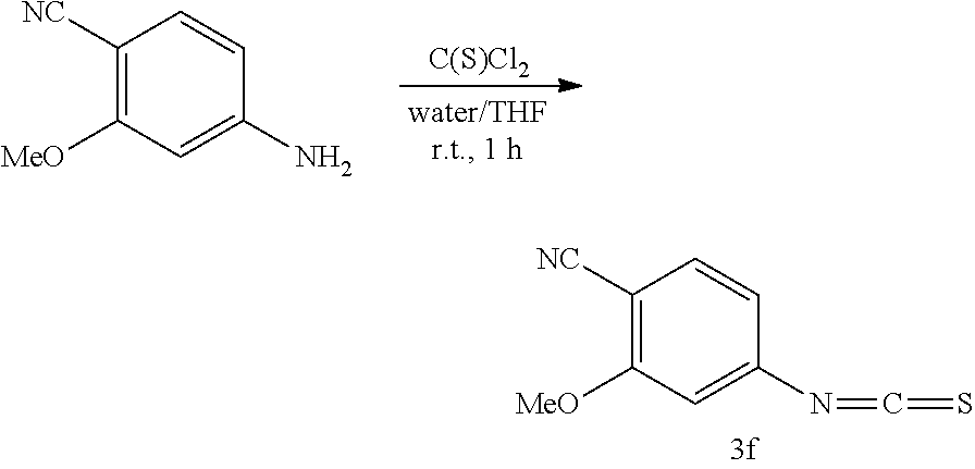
C1([NC])=C([MeO])C=C(N)C=C1.[C(S)Cl2].C1([NC])=C([MeO])C=C(N=C=S)C=C1
